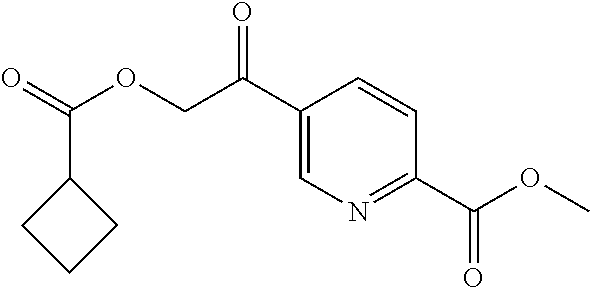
C1(C(COC(=O)C2CCC2)=O)=CN=C(C(OC)=O)C=C1
